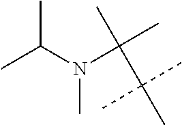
CC(C)N(C(C)(C)C(C)(C)C)C
